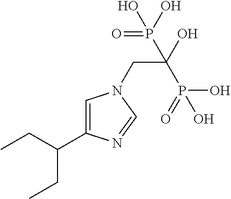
C1=C(C(CC)CC)N=CN1CC(O)(P(=O)(O)O)P(O)(O)=O
